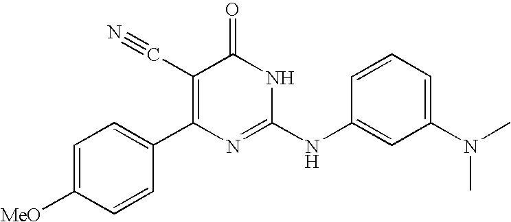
C1=CC(C2=C(C#N)C(=O)NC(NC3=CC(N(C)C)=CC=C3)=N2)=CC=C1[MeO]
